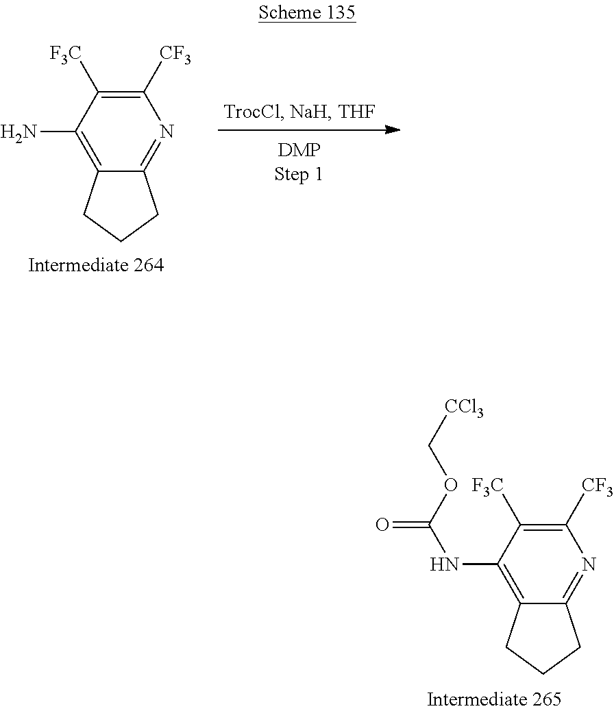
O=C(OC[CCl3])NC1=C2CCCC2=NC([CF3])=C1[F3C].C12=C(N)C([F3C])=C([CF3])N=C1CCC2
